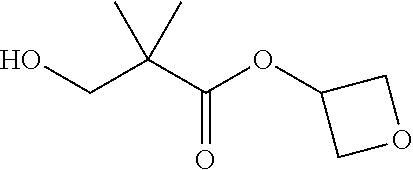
CC(C)(CO)C(=O)OC1COC1
